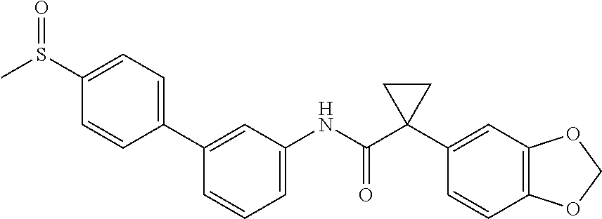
C1=CC(C2=CC=C(S(=O)C)C=C2)=CC(NC(C2(C3=CC4=C(C=C3)OCO4)CC2)=O)=C1
